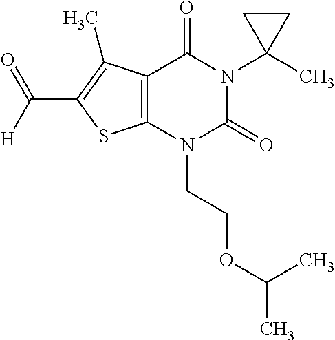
C12=C(N(CCOC(C)C)C(=O)N(C3(C)CC3)C1=O)SC(C([H])=O)=C2C
